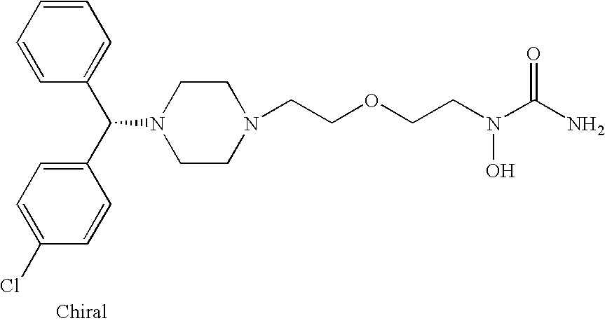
C1=CC(C(C2=CC=C(Cl)C=C2)N2CCN(CCOCCN(C(N)=O)O)CC2)=CC=C1
